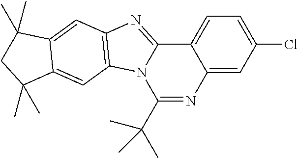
C1(C(C)(C)C)=NC2=CC(Cl)=CC=C2C2=NC3=C(N12)C=C1C(=C3)C(C)(C)CC1(C)C
